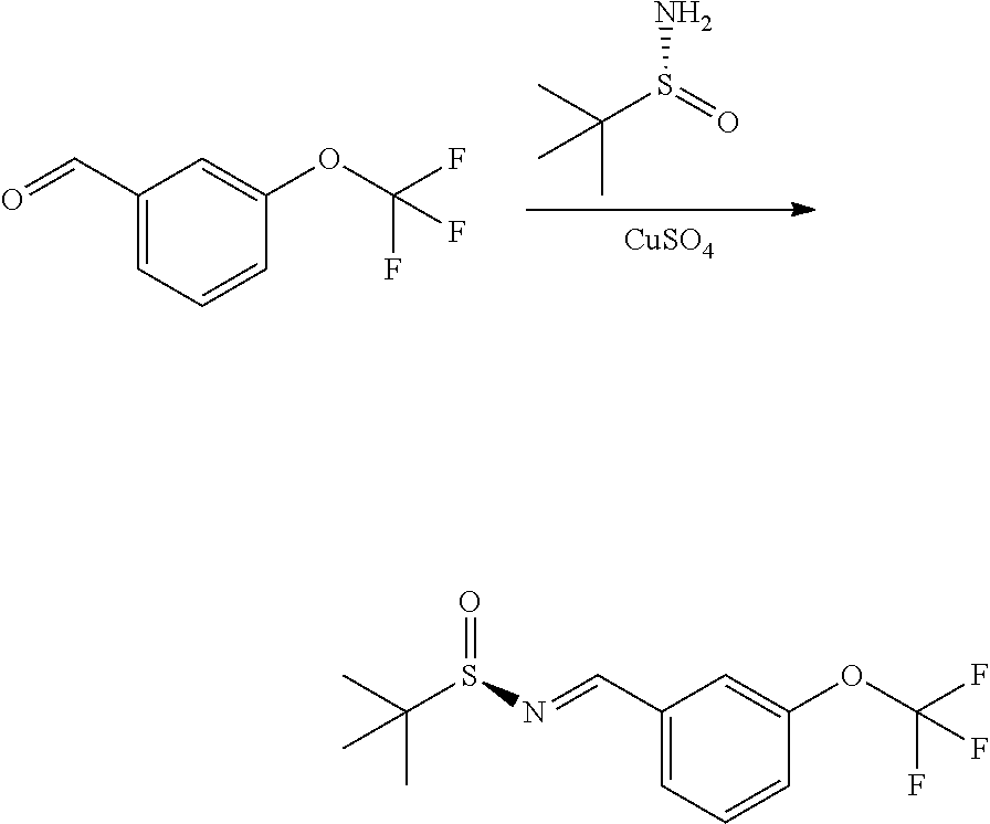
[CuSO4].O=S(C(C)(C)C)N.C1(C=O)=CC=CC(OC(F)(F)F)=C1.C1(C=NS(C(C)(C)C)=O)=CC=CC(OC(F)(F)F)=C1
